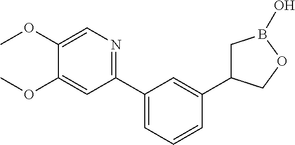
C1(C2=CC=CC(C3CB(O)OC3)=C2)=NC=C(OC)C(OC)=C1
